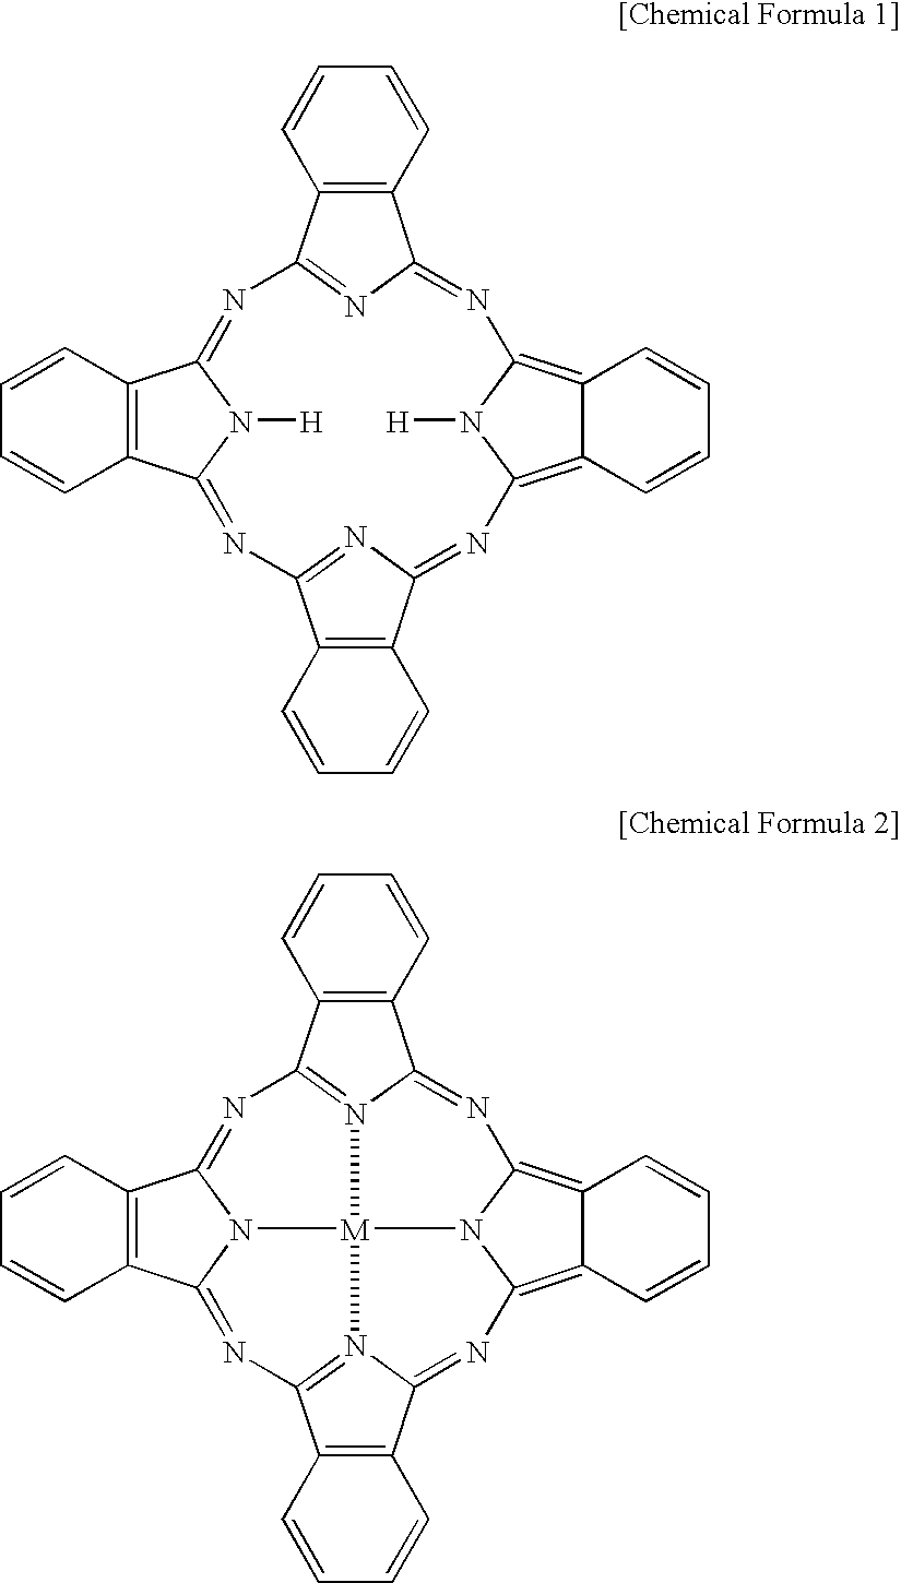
C12=C(C=CC=C1)C1=NC3=C4C(=C(N3[H])N=C3C5=C(C=CC=C5)C(=N3)N=C3C5=C(C=CC=C5)C(=NC2=N1)N3[H])C=CC=C4.C12=C(C=CC=C1)C1=NC3=C4C(=C5N3[M]36N7=C(C8=C(C=CC=C8)C7=N5)N=C5C7=C(C=CC=C7)C(=NC2=N13)N5C6)C=CC=C4
